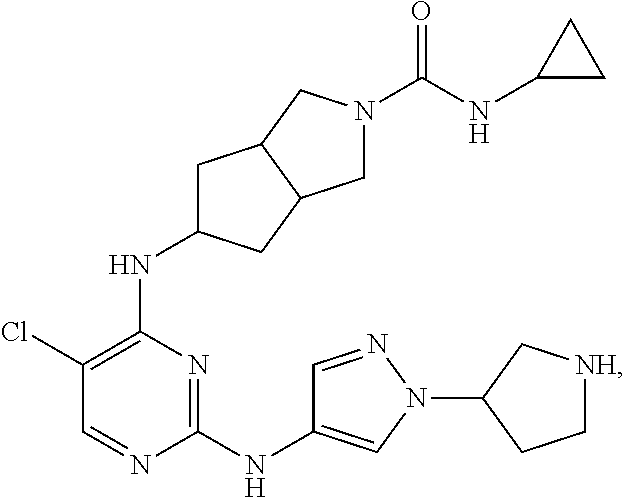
N1=C(NC2=CN(C3CC[NH]C3)N=C2)N=CC(Cl)=C1NC1CC2C(C1)CN(C(=O)NC1CC1)C2
